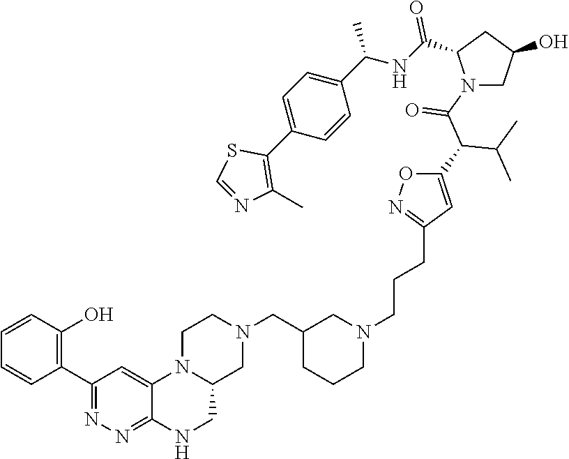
C1(C2=C(O)C=CC=C2)=NN=C2C(=C1)N1C(CN2)CN(CC2CCCN(CCCC3=NOC(C(C(C)C)C(N4CC(O)CC4C(NC(C4=CC=C(C5=C(C)N=CS5)C=C4)C)=O)=O)=C3)C2)CC1
